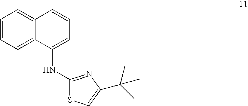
C12=CC=CC=C1C(NC1=NC(C(C)(C)C)=CS1)=CC=C2
